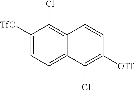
C1([TfO])=CC=C2C(=C1Cl)C=CC([OTf])=C2Cl
